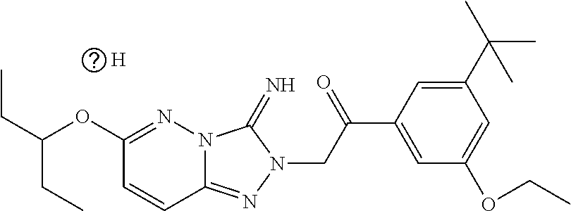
C12=NN(CC(C3=CC(OCC)=CC(C(C)(C)C)=C3)=O)C(=N)N1N=C(OC(CC)CC)C=C2.[H]
